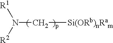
N(C[Si(ORb)nRam])([R1])[R2]
